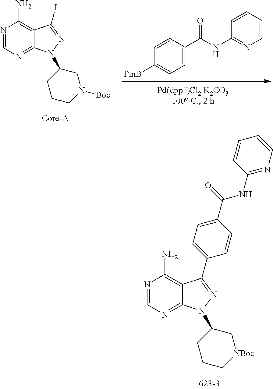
[PinB]C1=CC=C(C(NC2=NC=CC=C2)=O)C=C1.N1=CN=C2C(=C1N)C(I)=NN2C1CN([Boc])CCC1.N1=CN=C2C(=C1N)C(C1=CC=C(C(NC3=NC=CC=C3)=O)C=C1)=NN2C1C[NBoc]CCC1
